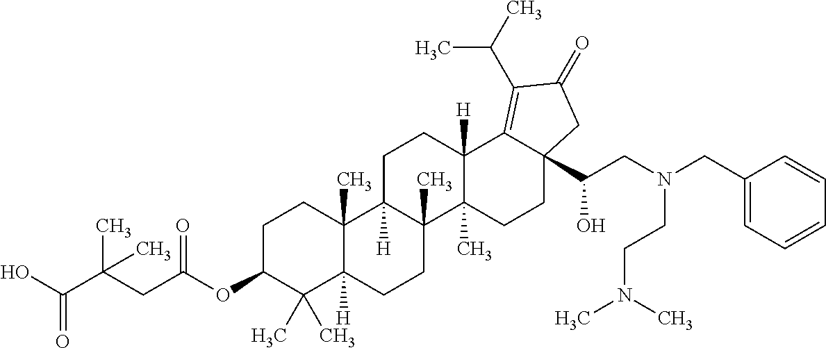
C1C(OC(CC(C(O)=O)(C)C)=O)C(C)(C)C2([H])C(C)(C1)C1([H])C(C)(CC2)C2(C)C([H])(CC1)C1=C(C(C)C)C(=O)CC1(C(CN(CC1=CC=CC=C1)CCN(C)C)O)CC2
